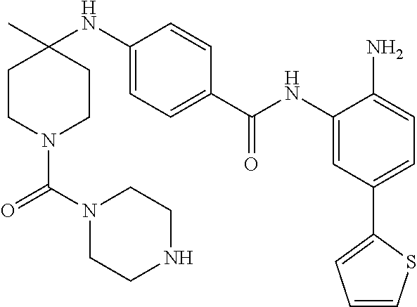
C1CN(C(N2CCNCC2)=O)CCC1(NC1=CC=C(C(NC2=CC(C3=CC=CS3)=CC=C2N)=O)C=C1)C
